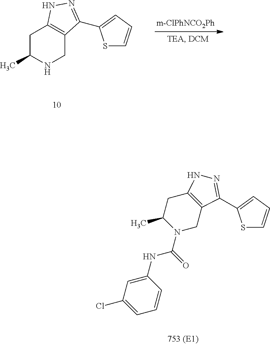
C1C(C)NCC2=C1NN=C2C1=CC=CS1.N1(C(NC2=CC(Cl)=CC=C2)=O)CC2=C(CC1C)NN=C2C1=CC=CS1
